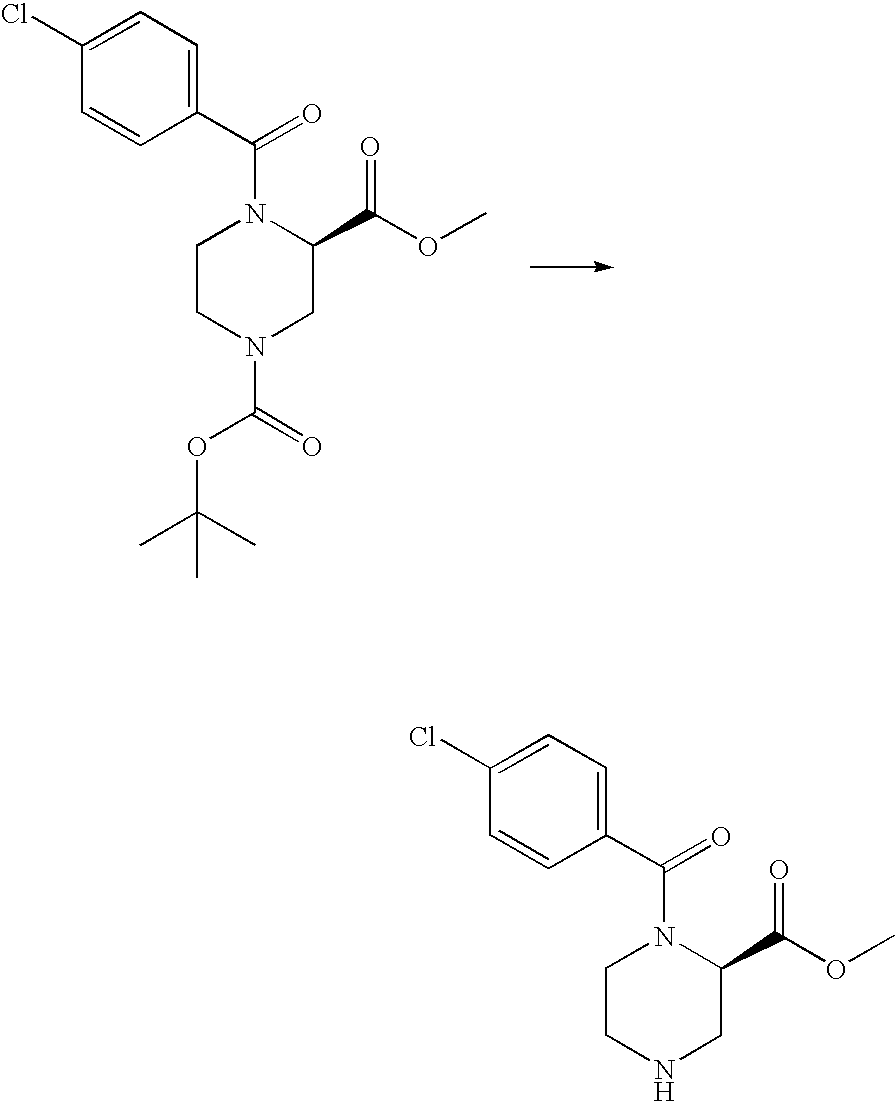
C1CN(C(=O)OC(C)(C)C)CC(C(OC)=O)N1C(=O)C1=CC=C(Cl)C=C1.C1CNCC(C(OC)=O)N1C(=O)C1=CC=C(Cl)C=C1
